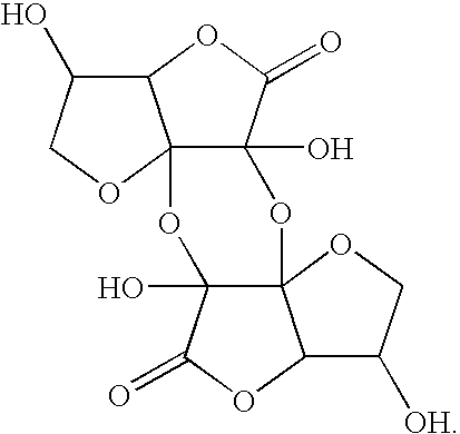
C123C(O)(C(=O)OC1C(O)CO2)OC12C(O)(O3)C(=O)OC1C([OH])CO2
